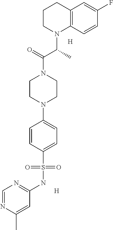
C12=C(C=CC(F)=C1)N(C(C(N1CCN(C3=CC=C(S(NC4=NC=NC(C)=C4)(=O)=O)C=C3)CC1)=O)C)CCC2.[H].[H]
